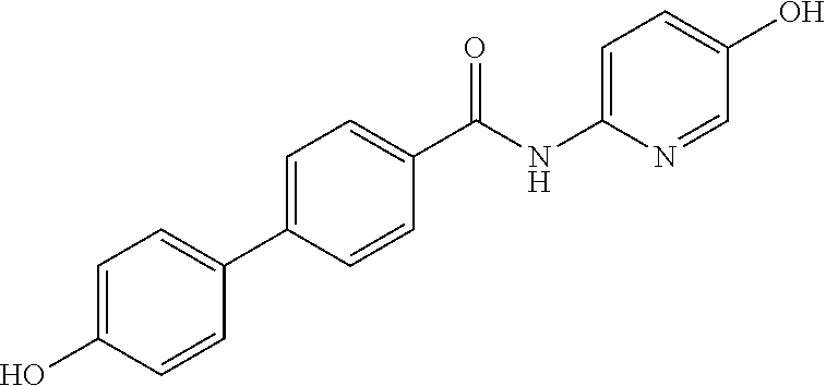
C1(C(NC2=CC=C(O)C=N2)=O)=CC=C(C2=CC=C(O)C=C2)C=C1
